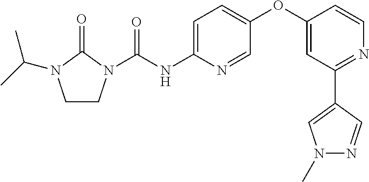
C1CN(C(NC2=CC=C(OC3=CC(C4=CN(C)N=C4)=NC=C3)C=N2)=O)C(=O)N1C(C)C
